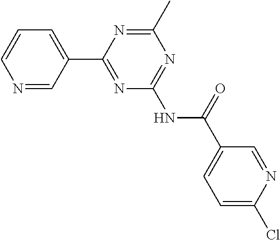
N1=CC(C2=NC(NC(C3=CC=C(Cl)N=C3)=O)=NC(C)=N2)=CC=C1
